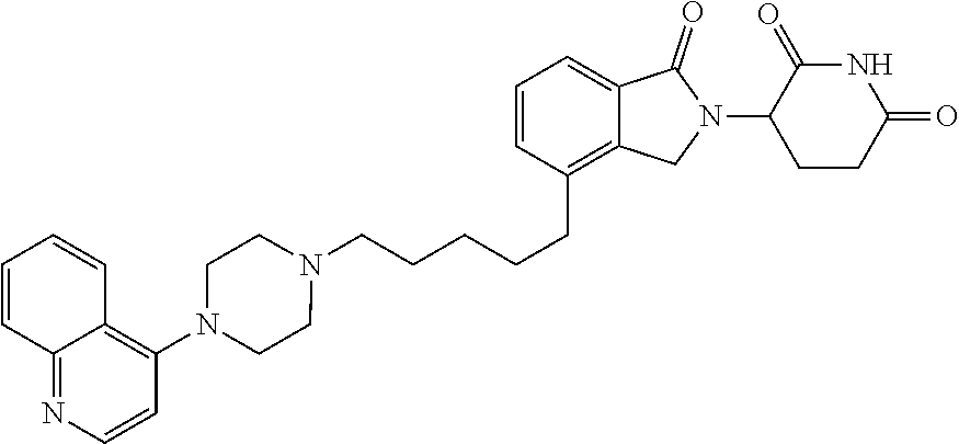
C(CCC1=C2C(=CC=C1)C(=O)N(C1CCC(=O)NC1=O)C2)CCN1CCN(C2=C3C(=NC=C2)C=CC=C3)CC1
